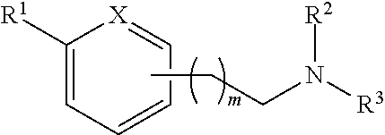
C1([R1])=CC=CC=[X]1.CCCN([R3])[R2]
